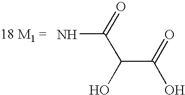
O=C(N)C(C(O)=O)O
